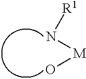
N([M]O)[R1]
